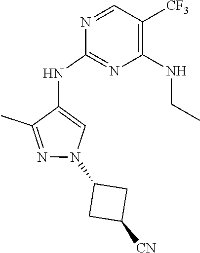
N1=CC([CF3])=C(NCC)N=C1NC1=CN(C2CC([CN])C2)N=C1C
